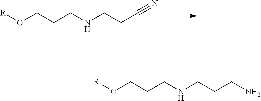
[R]OCCCNCCC#N.[R]OCCCNCCCN
